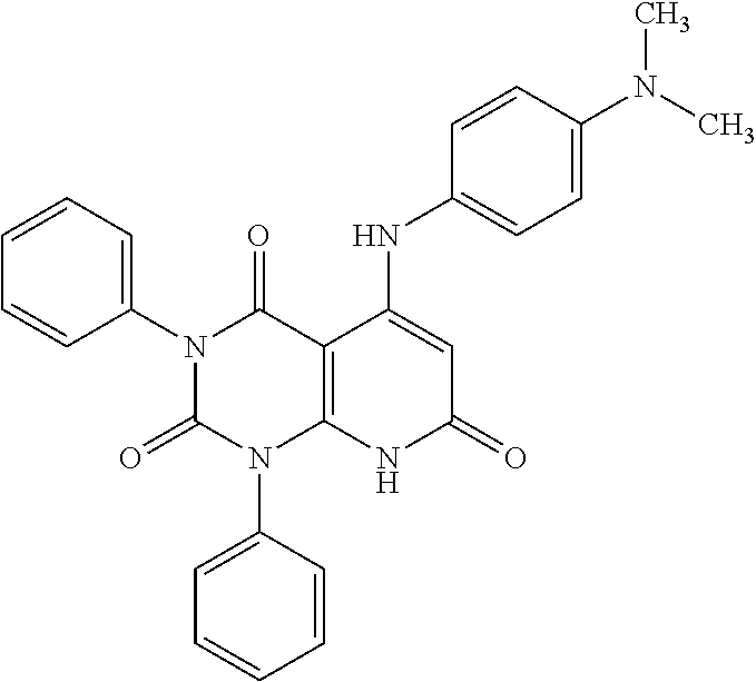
C1(N2C(=O)N(C3=CC=CC=C3)C3=C(C2=O)C(NC2=CC=C(N(C)C)C=C2)=CC(=O)N3)=CC=CC=C1
